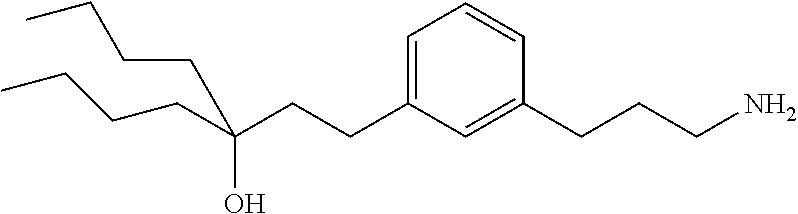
C(CCC1=CC=CC(CCCN)=C1)(CCCC)(O)CCCC
